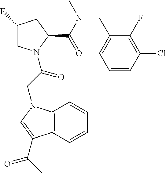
C1C(F)CC(C(N(CC2=CC=CC(Cl)=C2F)C)=O)N1C(CN1C2=C(C(C(C)=O)=C1)C=CC=C2)=O
